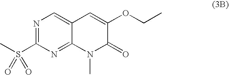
N1=C(S(C)(=O)=O)N=C2C(=C1)C=C(OCC)C(=O)N2C
